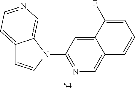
C12=CC=NC=C1N(C1=NC=C3C(=C1)C(F)=CC=C3)C=C2
